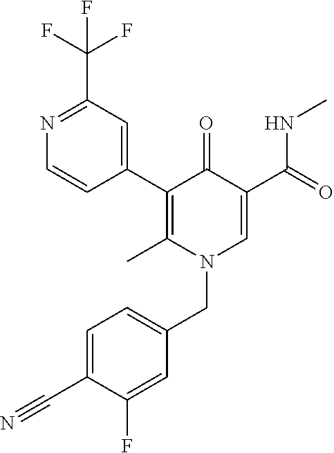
C1(C2=C(C)N(CC3=CC=C(C#N)C(F)=C3)C=C(C(=O)NC)C2=O)=CC(C(F)(F)F)=NC=C1
